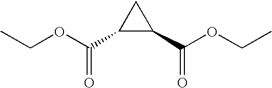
C(=O)(OCC)C1C(C(OCC)=O)C1
